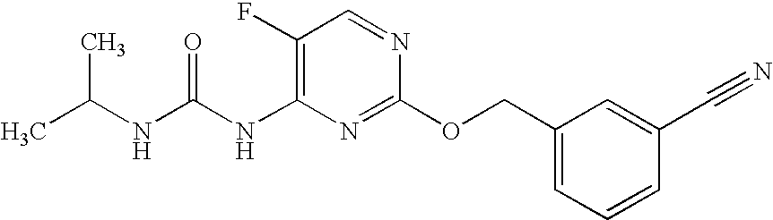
C1(F)=C(NC(NC(C)C)=O)N=C(OCC2=CC=CC(C#N)=C2)N=C1
